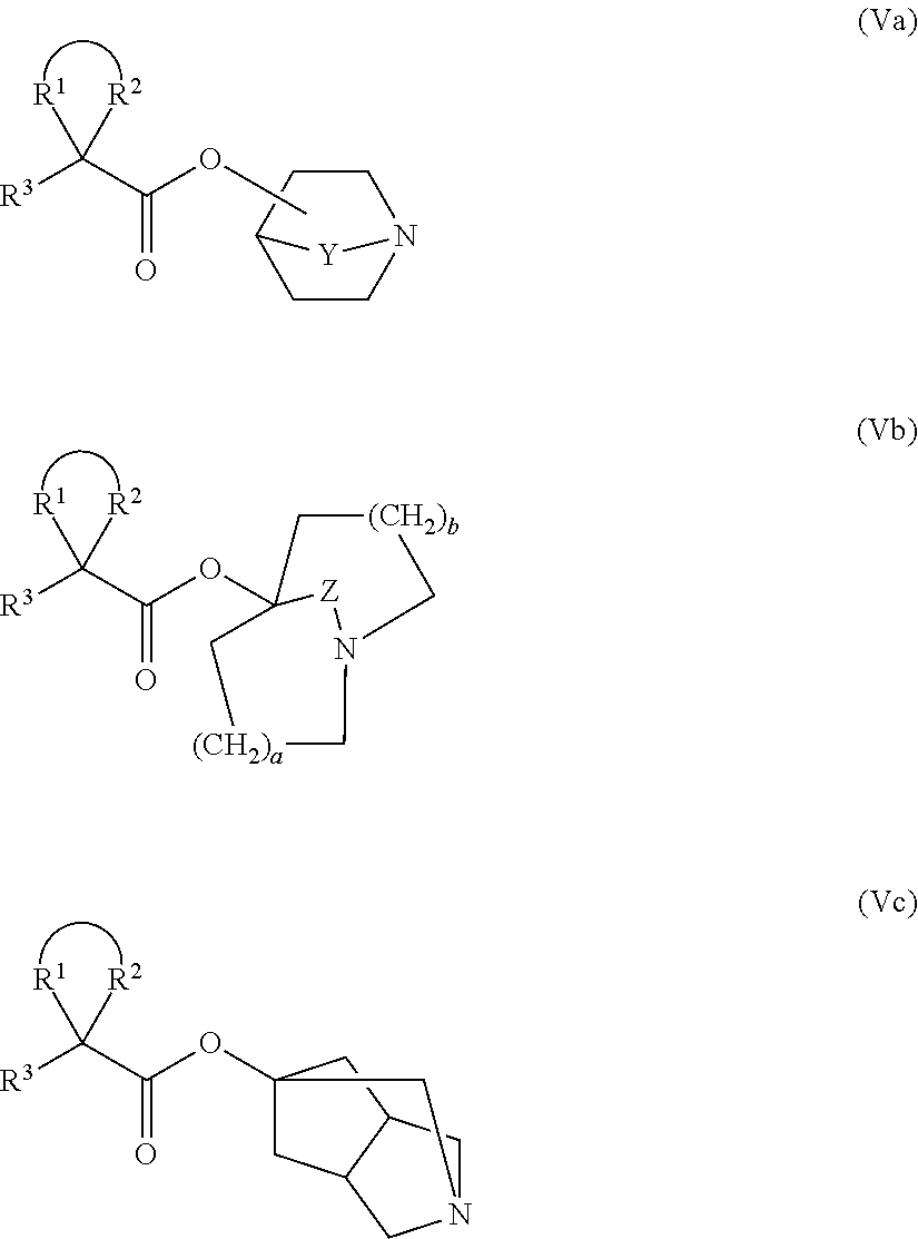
C1CN2CCC1[Y]2.COC(C([R3])([R1])[R2])=O.C1C2(OC(C([R3])([R1])[R2])=O)[Z]N(C[(CH2)a]1)C[(CH2)b]C2.C1C2C3CC1(OC(C([R3])([R1])[R2])=O)CN(C2)C3
